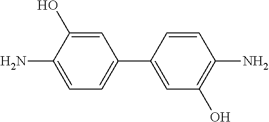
C1(N)=CC=C(C2=CC(O)=C(N)C=C2)C=C1O
